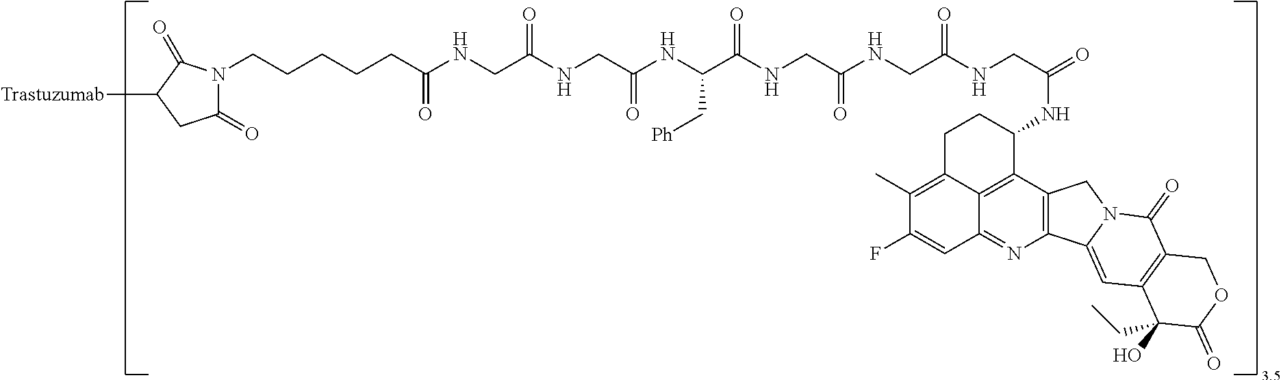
C(CCC(NCC(NCC(NC(C(NCC(NCC(NCC(=O)NC1CCC2=C(C)C(F)=CC3=NC4=C(C1=C23)CN1C4=CC2=C(C1=O)COC(=O)C2(O)CC)=O)=O)=O)C[Ph])=O)=O)=O)CCN1C(=O)CC([Trastuzumab])C1=O
